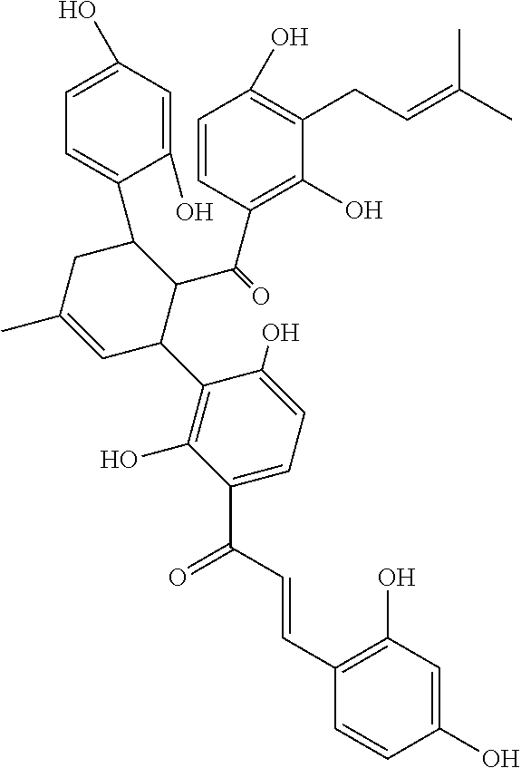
C1(O)=CC=C(C(C=CC2=C(O)C=C(O)C=C2)=O)C(O)=C1C1C(C(C2=C(O)C(CC=C(C)C)=C(O)C=C2)=O)C(C2=CC=C(O)C=C2O)CC(C)=C1
